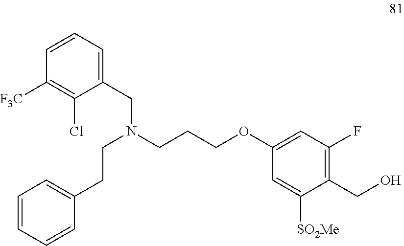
C1=CC=CC(CCN(CC2=CC=CC([F3C])=C2Cl)CCCOC2=CC(F)=C(CO)C([SO2Me])=C2)=C1
